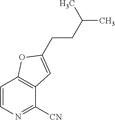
C1=CN=C([CN])C2=C1OC(CCC(C)C)=C2
